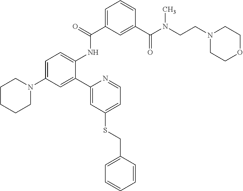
C1=C(C(=O)NC2=CC=C(N3CCCCC3)C=C2C2=CC(SCC3=CC=CC=C3)=CC=N2)C=C(C(N(CCN2CCOCC2)C)=O)C=C1
